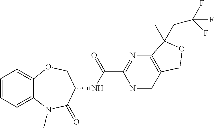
C12=CC=CC=C1OCC(NC(C1=NC3=C(C=N1)COC3(C)CC(F)(F)F)=O)C(=O)N2C
